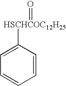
[HSCHCOC12H25](=O)C1=CC=CC=C1
